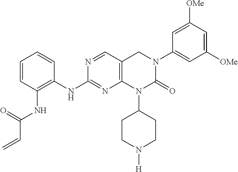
C1([OMe])=CC([OMe])=CC(N2C(=O)N(C3CCN([H])CC3)C3=C(C=NC(NC4=C(NC(C=C)=O)C=CC=C4)=N3)C2)=C1
